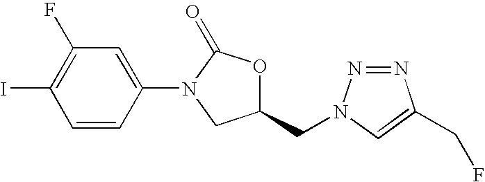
IC1=C(F)C=C(N2C(=O)OC(CN3N=NC(CF)=C3)C2)C=C1
